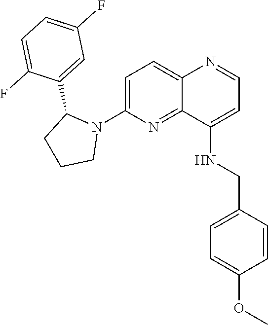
C1=C(N2C(C3=CC(F)=CC=C3F)CCC2)N=C2C(=C1)N=CC=C2NCC1=CC=C(OC)C=C1
